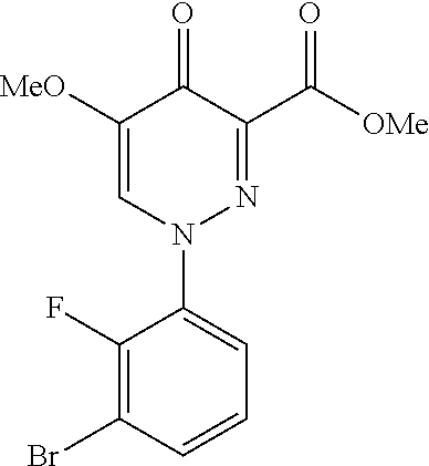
C1([MeO])=CN(C2=CC=CC(Br)=C2F)N=C(C([OMe])=O)C1=O
